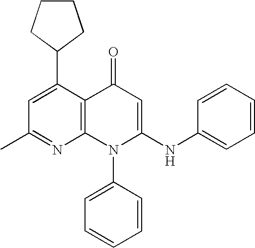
C1(C)=NC2=C(C(C3CCCC3)=C1)C(=O)C=C(NC1=CC=CC=C1)N2C1=CC=CC=C1
